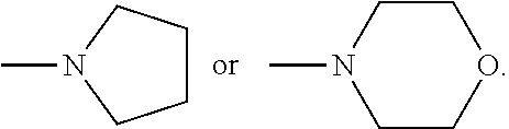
C1CCN(C)C1.C1CN(C)CCO1
